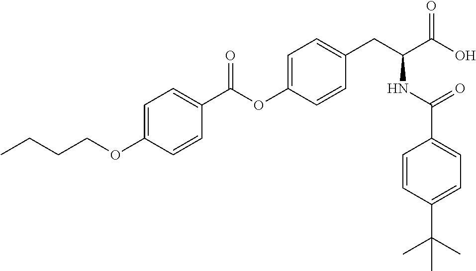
C1=C(OCCCC)C=CC(C(OC2=CC=C(CC(C(O)=O)NC(C3=CC=C(C(C)(C)C)C=C3)=O)C=C2)=O)=C1
